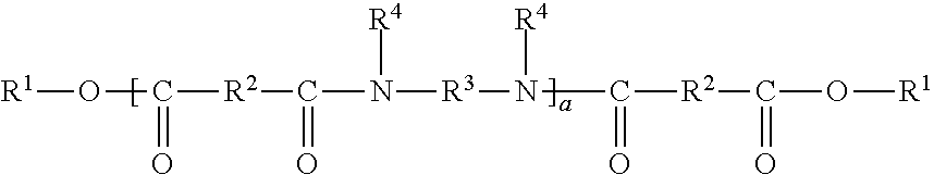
C(=O)([R2]C(=O)N([R4])[R3]N([R4])C(=O)[R2]C(=O)O[R1])O[R1]
